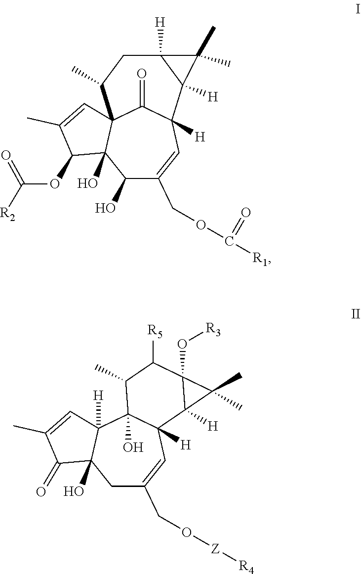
C1(OC(=O)[R2])C(C)=CC23C1(O)C(O)C(COC(=O)[R1])=CC([H])(C2=O)C1([H])C([H])(CC3C)C1(C)C.C1(=O)C(C)=CC2([H])C1(O)CC(CO[Z][R4])=CC1([H])C2(O)C(C)C([R5])C2(O[R3])C1([H])C2(C)C
